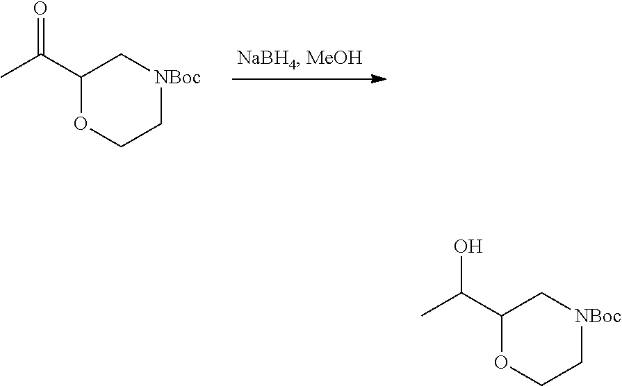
C1COC(C(C)=O)C[NBoc]1.C1COC(C(C)O)C[NBoc]1
